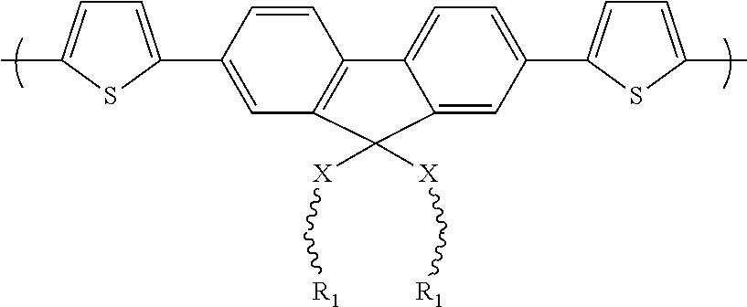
C1(C2=CC=C(C)S2)=CC2=C(C=C1)C1=CC=C(C3=CC=C(C)S3)C=C1C2([X]C[R1])[X]C[R1]
